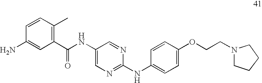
C1(C(NC2=CN=C(NC3=CC=C(OCCN4CCCC4)C=C3)N=C2)=O)=C(C)C=CC(N)=C1
